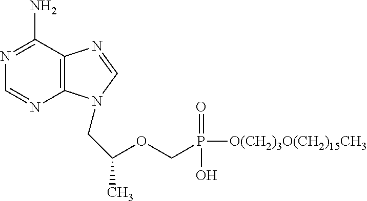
C12=C(C(N)=NC=N1)N=CN2CC(C)OCP([O(CH2)3O(CH2)15CH3])(=O)O
